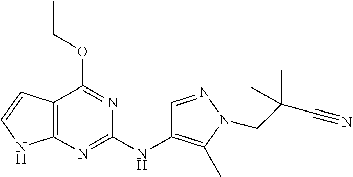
C12=C(N=C(NC3=C(C)N(CC(C#N)(C)C)N=C3)N=C1OCC)NC=C2
